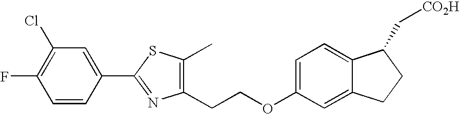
C1(CCOC2=CC=C3C(=C2)CCC3C[CO2H])=C(C)SC(C2=CC(Cl)=C(F)C=C2)=N1
